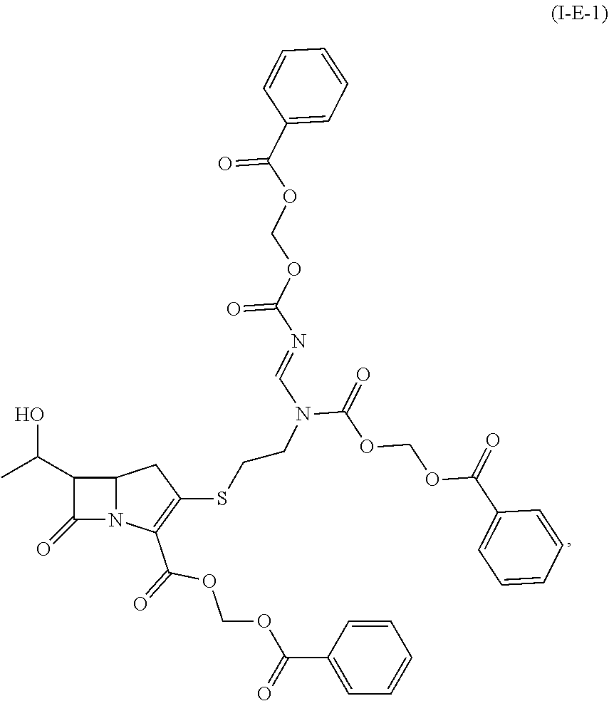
C1(=O)N2C(C1C(O)C)CC(SCCN(C(OCOC(C1=CC=CC=C1)=O)=O)C=NC(OCOC(C1=CC=CC=C1)=O)=O)=C2C(=O)OCOC(C1=CC=CC=C1)=O
